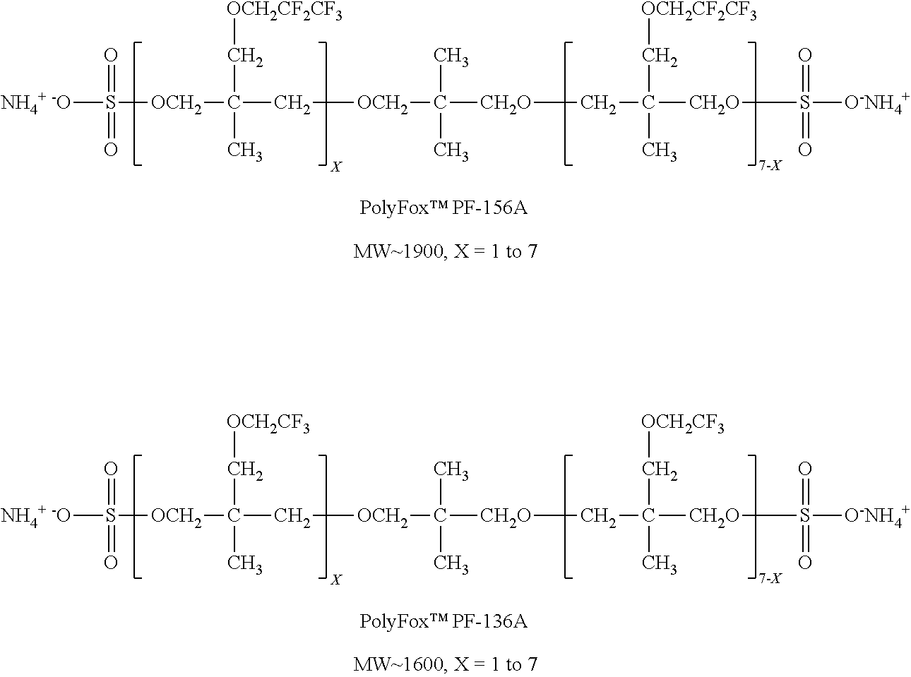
[NH4+ -O]S(=O)([OCH2]C(C[OCH2CF2CF3])(C[OCH2]C(C)([CH2O]CC(C[OCH2CF2CF3])([CH2O]S(=O)([O-NH4+])=O)C)C)C)=O.[NH4+ -O]S(=O)([OCH2]C(C[OCH2CF3])(C[OCH2]C(C)([CH2O]CC(C[OCH2CF3])([CH2O]S(=O)([O-NH4+])=O)C)C)C)=O
